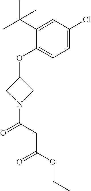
N1(C(CC(OCC)=O)=O)CC(OC2=CC=C(Cl)C=C2C(C)(C)C)C1
